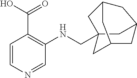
C1=CN=CC(NCC23CC4CC(C2)CC(C3)C4)=C1C(O)=O
